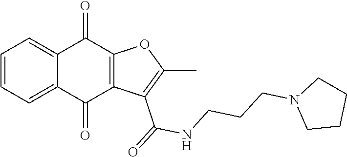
C1=CC=C2C(=C1)C(=O)C1=C(C2=O)C(C(NCCCN2CCCC2)=O)=C(C)O1
